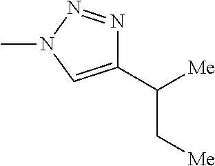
C1(C([Me])C[Me])=CN(C)N=N1
